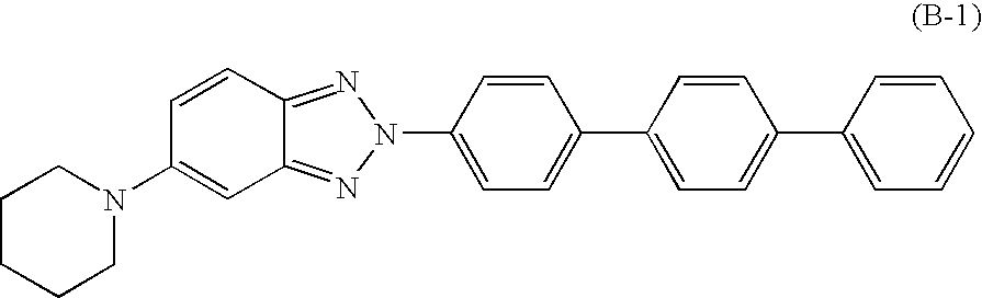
N1(C2=CC3=NN(C4=CC=C(C5=CC=C(C6=CC=CC=C6)C=C5)C=C4)N=C3C=C2)CCCCC1
